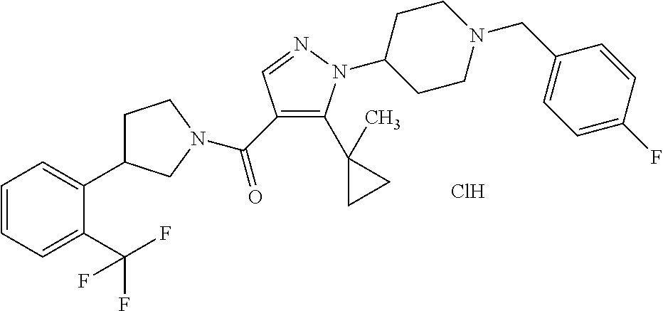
C(C1=C(C2(C)CC2)N(C2CCN(CC3=CC=C(F)C=C3)CC2)N=C1)(=O)N1CC(C2=CC=CC=C2C(F)(F)F)CC1.Cl
